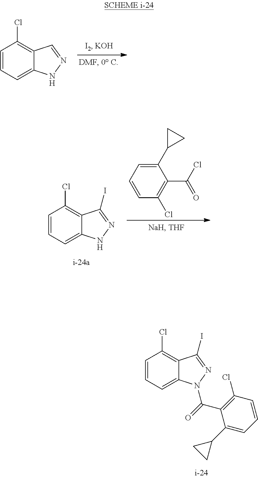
C1=CC=C2C(=C1Cl)C(I)=NN2C(=O)C1=C(Cl)C=CC=C1C1CC1.C1=CC=C2C(=C1Cl)C=NN2.C1(C2CC2)=CC=CC(Cl)=C1C(Cl)=O.C1=CC=C2C(=C1Cl)C(I)=NN2
